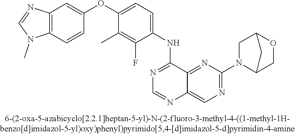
C1(OC2=CC=C(NC3=NC=NC4=CN=C(N5C6COC(C5)C6)N=C34)C(F)=C2C)=CC2=C(C=C1)N(C)C=N2
